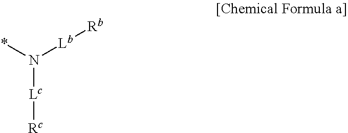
*N([Lb][Rb])[Lc][Rc]
